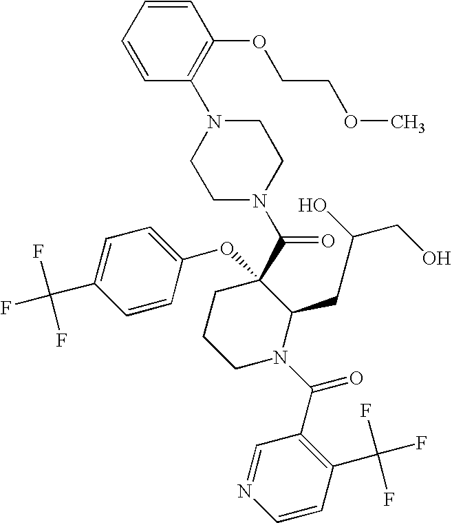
C(C1=CC=C(OC2(C(=O)N3CCN(C4=C(OCCOC)C=CC=C4)CC3)CCCN(C(C3=C(C(F)(F)F)C=CN=C3)=O)C2CC(CO)O)C=C1)(F)(F)F
